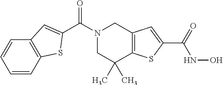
C1=CC2=C(C=C1)C=C(C(N1CC(C)(C)C3=C(C1)C=C(C(=O)NO)S3)=O)S2
